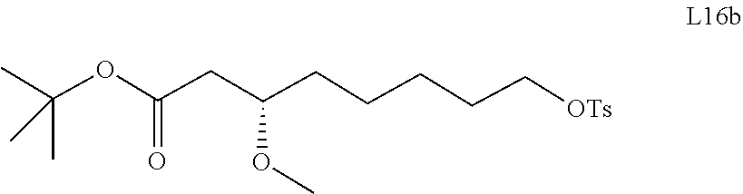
COC(CC(OC(C)(C)C)=O)CCCCC[OTs]
